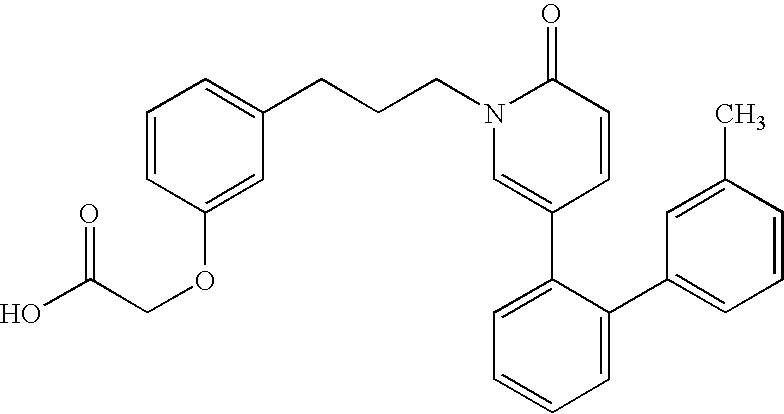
C1=CC(OCC(O)=O)=CC(CCCN2C=C(C3=CC=CC=C3C3=CC=CC(C)=C3)C=CC2=O)=C1
